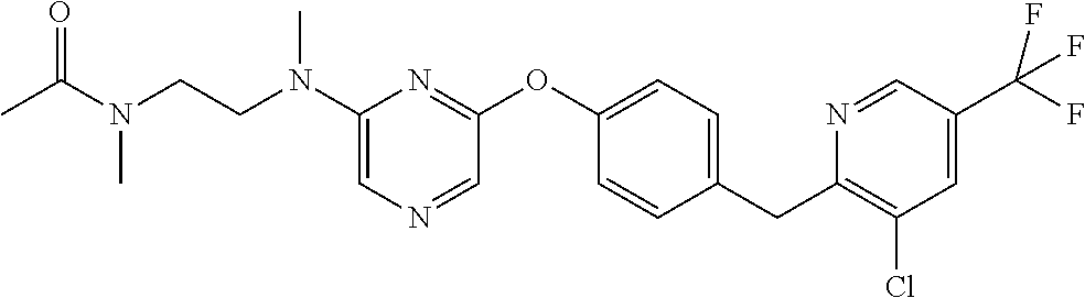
C1(N(CCN(C)C(=O)C)C)=CN=CC(OC2=CC=C(CC3=C(Cl)C=C(C(F)(F)F)C=N3)C=C2)=N1
